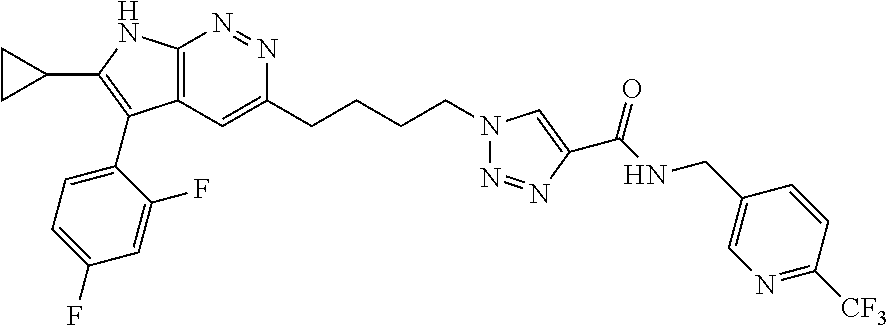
C12=C(C=C(CCCCN3N=NC(C(NCC4=CN=C([CF3])C=C4)=O)=C3)N=N1)C(C1=CC=C(F)C=C1F)=C(C1CC1)N2
